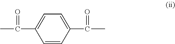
C1=CC(C(C)=O)=CC=C1C(C)=O
